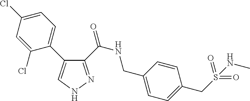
C1(C(NCC2=CC=C(CS(=O)(=O)NC)C=C2)=O)=NNC=C1C1=CC=C(Cl)C=C1Cl
